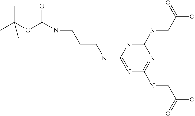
N(CCCNC1=NC(NCC(O)=O)=NC(NCC(O)=O)=N1)C(OC(C)(C)C)=O
